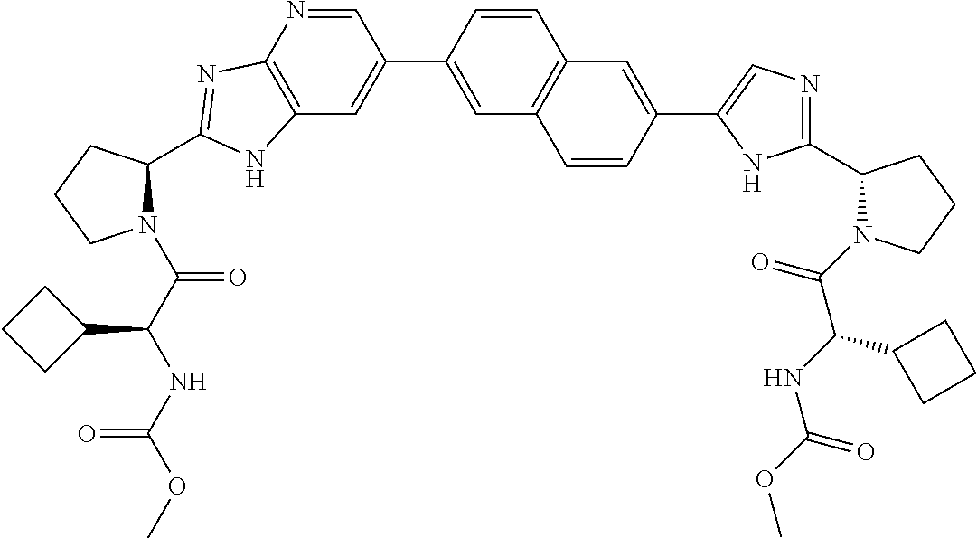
C12=C(N=CC(C3=CC4=C(C=C3)C=C(C3=CN=C(C5N(C(C(NC(=O)OC)C6CCC6)=O)CCC5)N3)C=C4)=C1)N=C(C1N(C(C(NC(OC)=O)C3CCC3)=O)CCC1)N2
